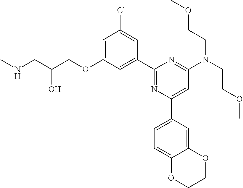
C1=C(OCC(CNC)O)C=C(C2=NC(C3=CC=C4C(=C3)OCCO4)=CC(N(CCOC)CCOC)=N2)C=C1Cl
